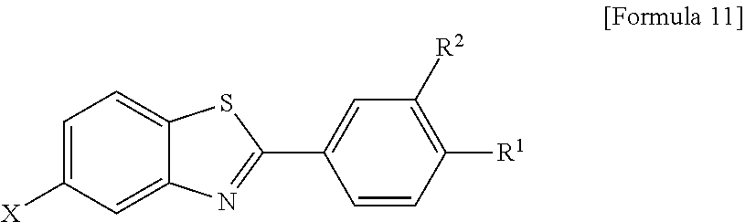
C1(C2=NC3=CC([X])=CC=C3S2)=CC([R2])=C([R1])C=C1
